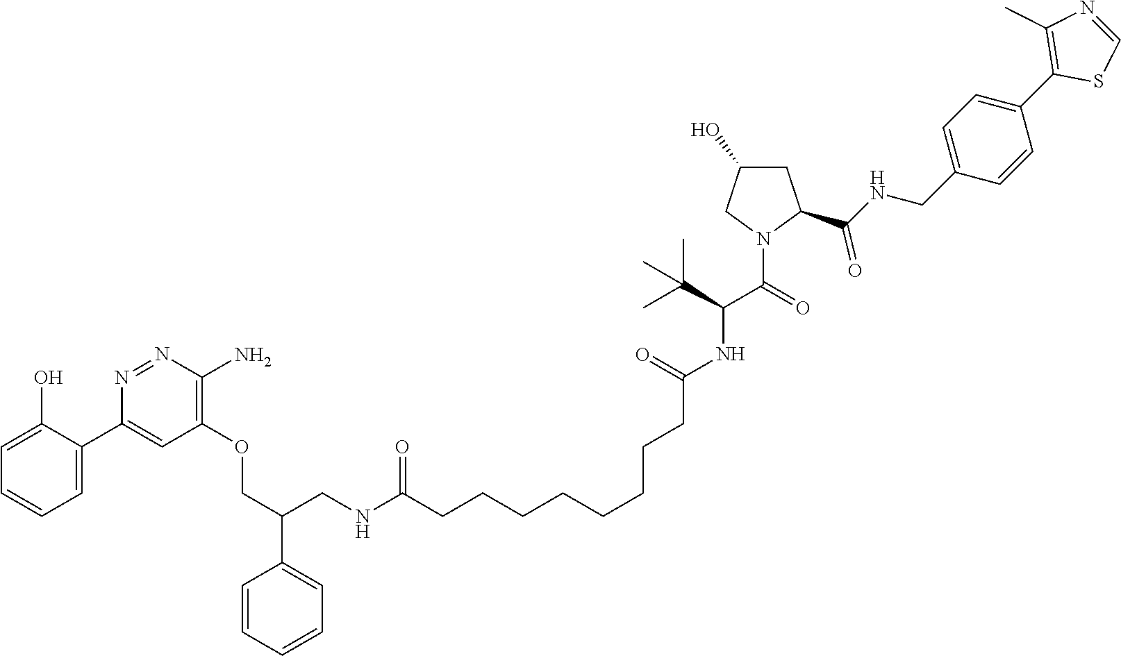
C1(O)=CC=CC=C1C1=CC(OCC(C2=CC=CC=C2)CNC(CCCCCCCCC(NC(C(N2C(C(NCC3=CC=C(C4=C(C)N=CS4)C=C3)=O)CC(O)C2)=O)C(C)(C)C)=O)=O)=C(N)N=N1
